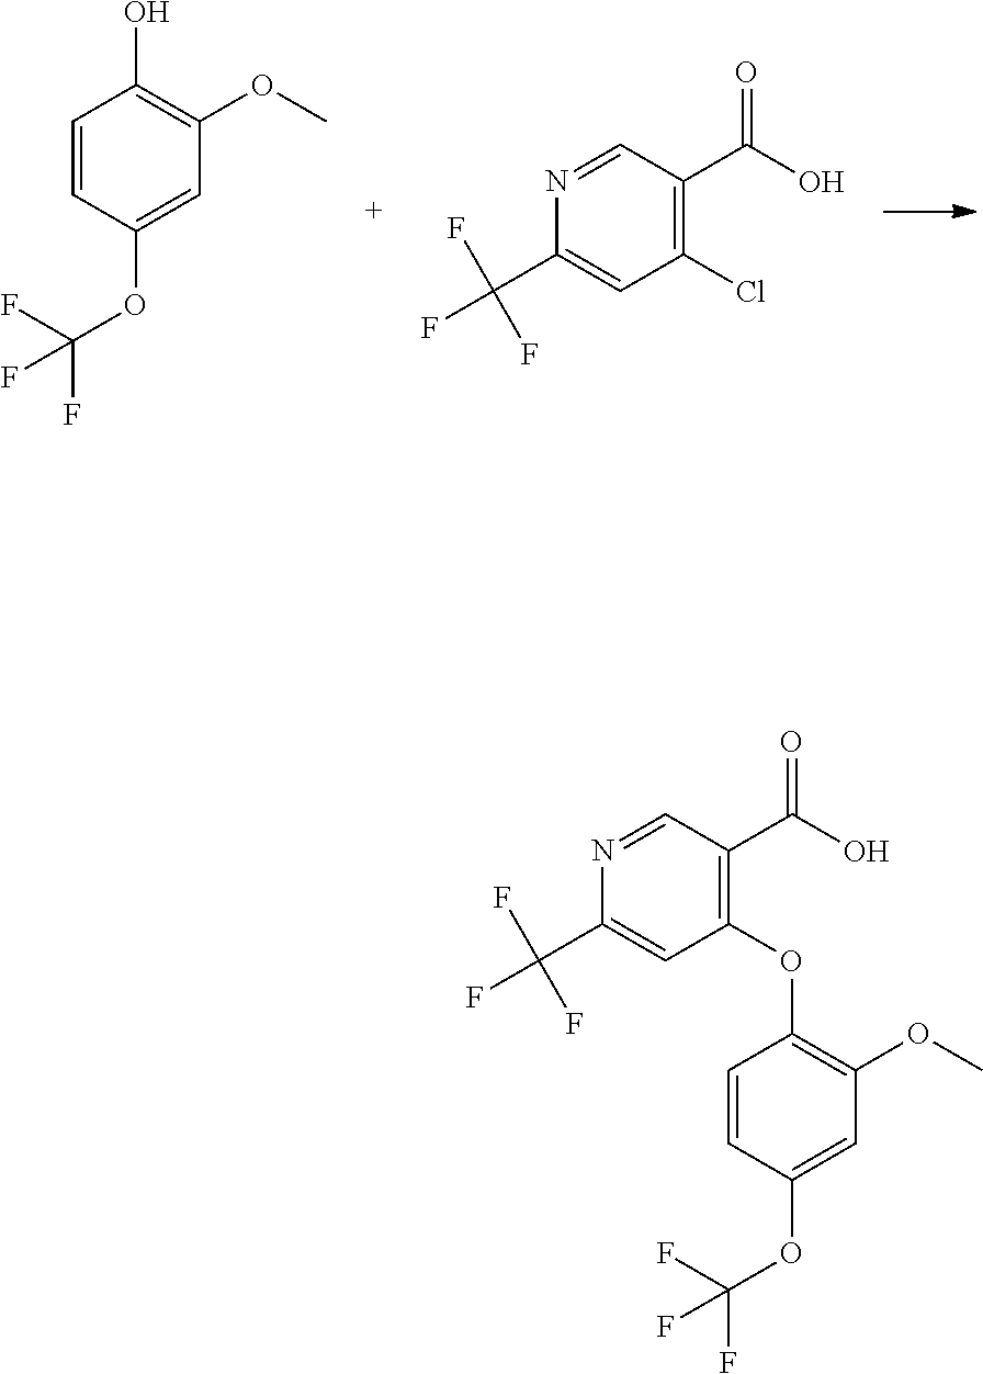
C1=CC(OC(F)(F)F)=CC(OC)=C1O.N1=CC(C(O)=O)=C(Cl)C=C1C(F)(F)F.C1=CC(OC(F)(F)F)=CC(OC)=C1OC1=C(C(O)=O)C=NC(C(F)(F)F)=C1
